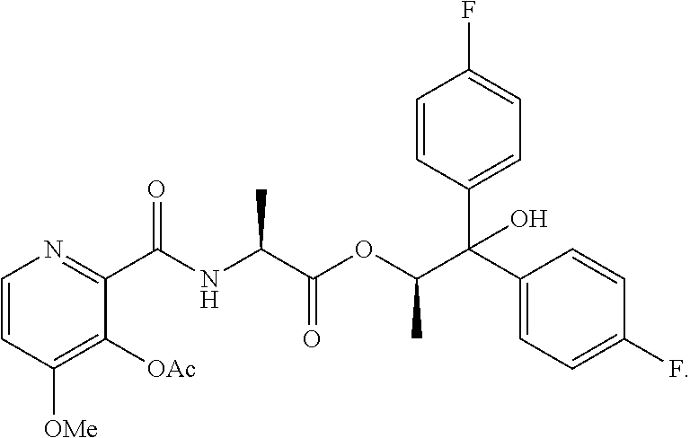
C1(C(=O)NC(C(=O)OC(C(C2=CC=C(F)C=C2)(O)C2=CC=C(F)C=C2)C)C)=NC=CC([OMe])=C1[OAc]
